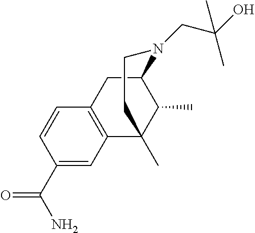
C1(C(N)=O)=CC2=C(C=C1)CC1C(C)C2(C)CCN1CC(O)(C)C
